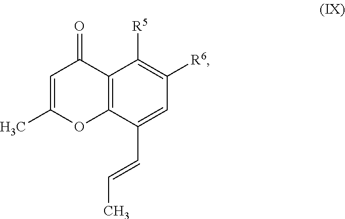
C12=C(C(C=CC)=CC([R6])=C1[R5])OC(C)=CC2=O
